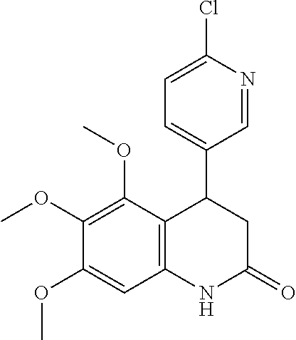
C1(C2C3=C(NC(=O)C2)C=C(OC)C(OC)=C3OC)=CC=C(Cl)N=C1
